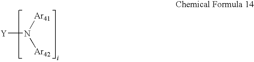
[Y]N([Ar41])[Ar42]
